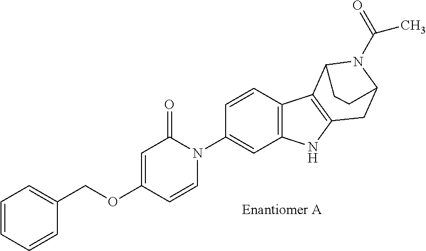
O(C1=CC(=O)N(C2=CC3=C(C=C2)C2=C(N3)CC3N(C(=O)C)C2CC3)C=C1)CC1=CC=CC=C1
